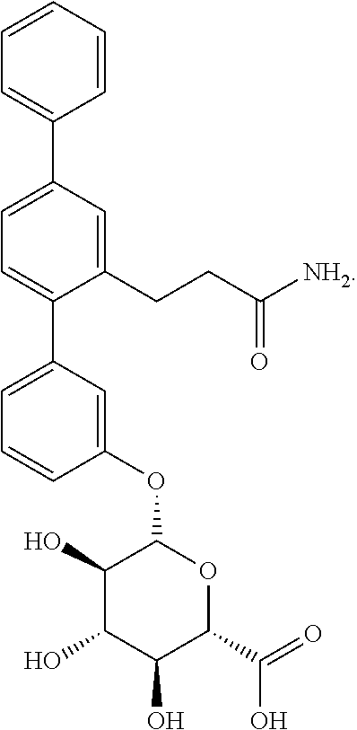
C1=CC(OC2C(O)C(O)C(O)C(C(=O)O)O2)=CC(C2=CC=C(C3=CC=CC=C3)C=C2CCC([NH2])=O)=C1
